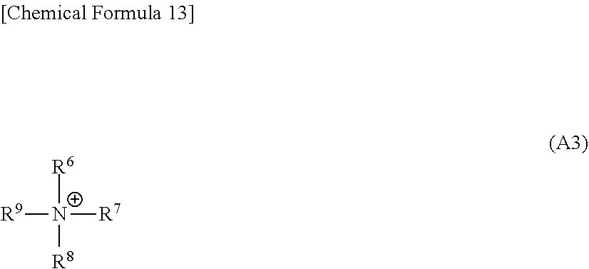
[R6][N+]([R8])([R7])[R9]
